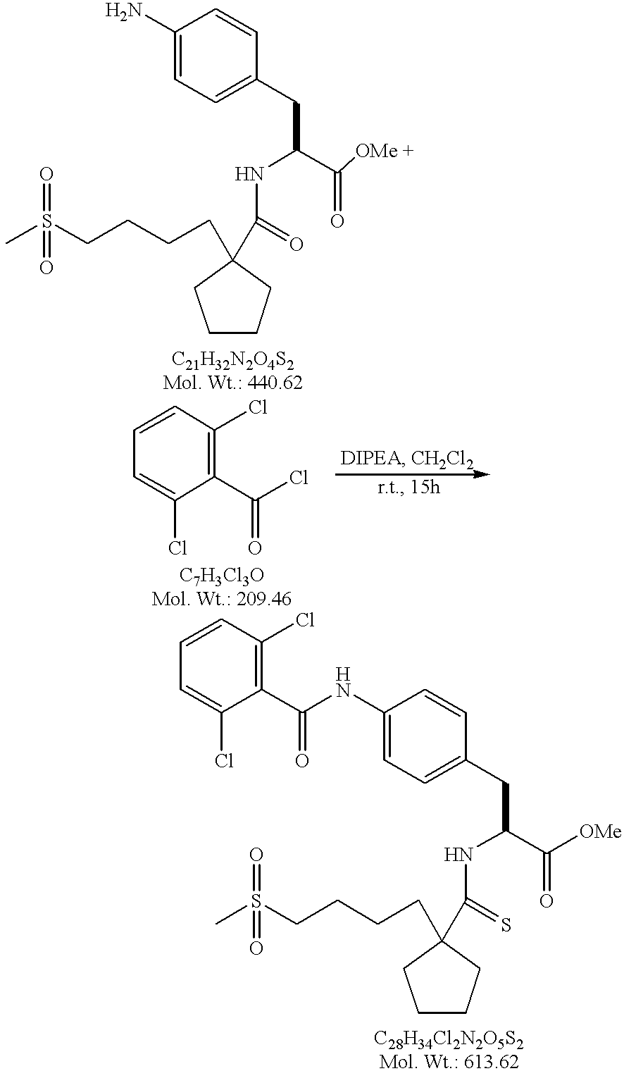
C1CCC(CCCCS(C)(=O)=O)(C(=O)NC(C(=O)[OMe +])CC2=CC=C(N)C=C2)C1.C1CCC(CCCCS(C)(=O)=O)(C(=S)NC(C(=O)[OMe])CC2=CC=C(NC(C3=C(Cl)C=CC=C3Cl)=O)C=C2)C1.C1=CC(Cl)=C(C(Cl)=O)C(Cl)=C1
